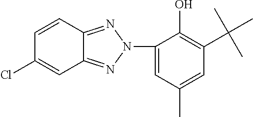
C1(N2N=C3C(=N2)C=CC(Cl)=C3)=CC(C)=CC(C(C)(C)C)=C1O
